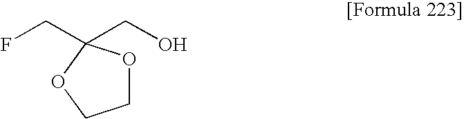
C1OC(CF)(CO)OC1
